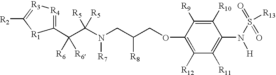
C1(C(C(N(CC(COC2=C([R12])C([R11])=C(N(S(=O)(=O)[R13])[H])C([R10])=C2[R9])[R8])[R7])([R5])[R5])([R6])[R6])=[R4][R3]=C([R2])[R1]1
